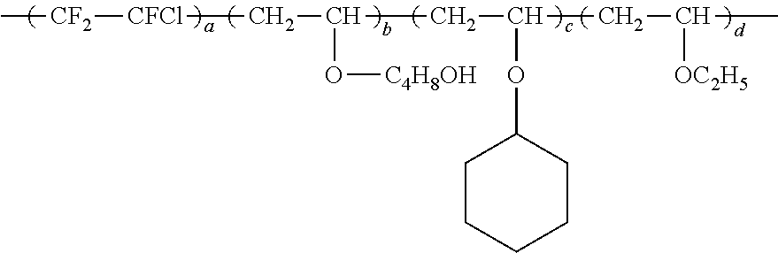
C[CF2][CFCl]CC(CC(CC(C)[OC2H5])OC1CCCCC1)O[C4H8OH]
